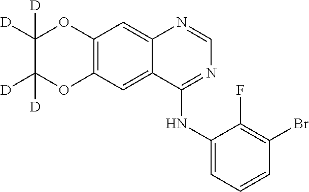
C12=C(OC([D])([D])C([D])([D])O1)C=C1C(=C2)N=CN=C1NC1=CC=CC(Br)=C1F
